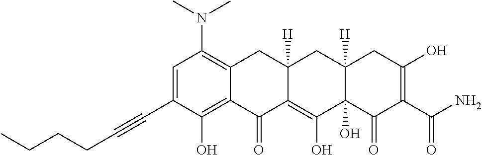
C1=C(C#CCCCC)C(O)=C2C(=C1N(C)C)CC1([H])C(=C(O)C3(O)C([H])(C1)CC(O)=C(C(N)=O)C3=O)C2=O
